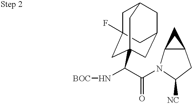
C1C2(F)CC3(C(N[BOC])C(=O)N4C5C(CC4[NC])C5)CC(CC1C3)C2
